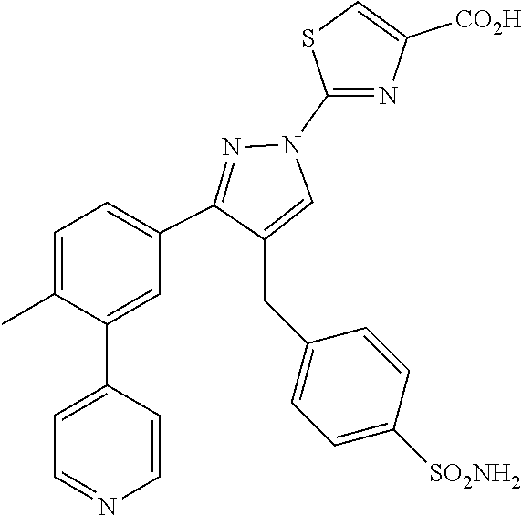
C1=C(C)C(C2=CC=NC=C2)=CC(C2=NN(C3=NC([CO2H])=CS3)C=C2CC2=CC=C([SO2NH2])C=C2)=C1
